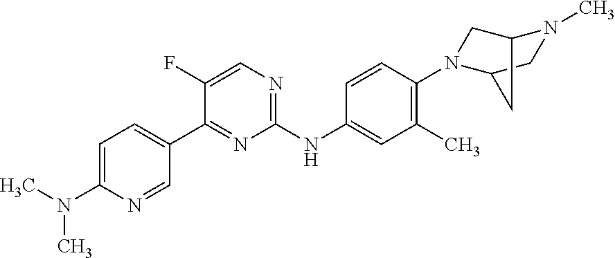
CN(C1=CC=C(C2=NC(NC3=CC(C)=C(N4CC5N(C)CC4C5)C=C3)=NC=C2F)C=N1)C
